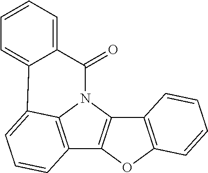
C12=C3N(C4=C1OC1=C4C=CC=C1)C(=O)C1=CC=CC=C1C3=CC=C2
